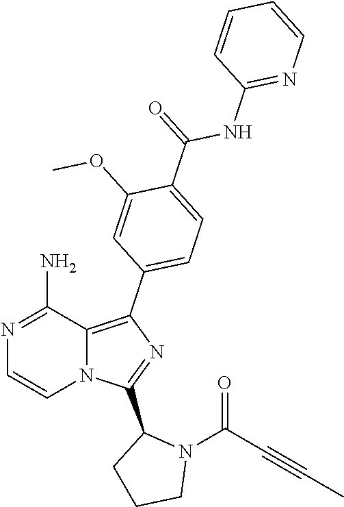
C1=CN2C(=C(C3=CC=C(C(=O)NC4=NC=CC=C4)C(OC)=C3)N=C2C2N(C(C#CC)=O)CCC2)C(N)=N1
